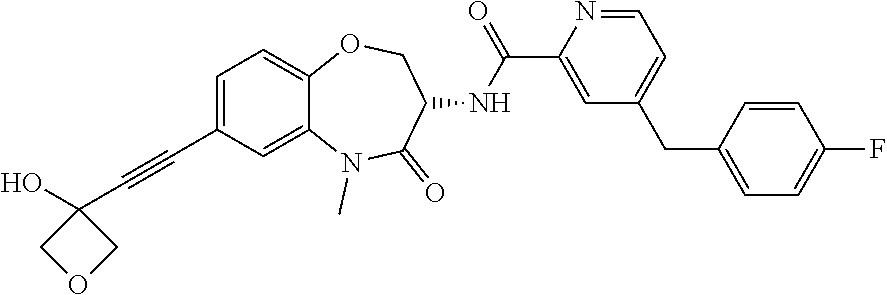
C1=C(C#CC2(O)COC2)C=C2C(=C1)OCC(NC(C1=CC(CC3=CC=C(F)C=C3)=CC=N1)=O)C(=O)N2C
